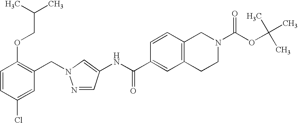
C1=CC(Cl)=CC(CN2N=CC(NC(C3=CC4=C(C=C3)CN(C(OC(C)(C)C)=O)CC4)=O)=C2)=C1OCC(C)C
